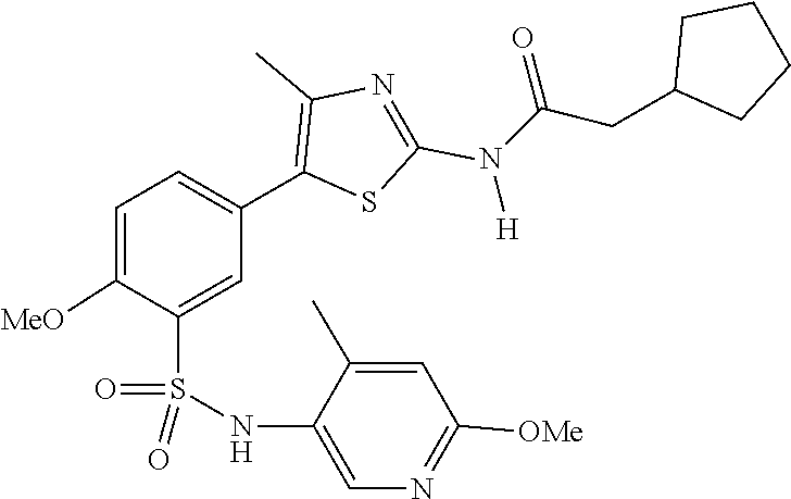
O=C(N(C1=NC(C)=C(C2=CC=C([MeO])C(S(=O)(NC3=CN=C([OMe])C=C3C)=O)=C2)S1)[H])CC1CCCC1
